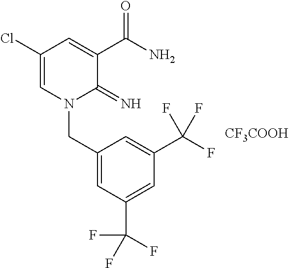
C1(Cl)=CN(CC2=CC(C(F)(F)F)=CC(C(F)(F)F)=C2)C(=N)C(C(N)=O)=C1.[CF3COOH]
